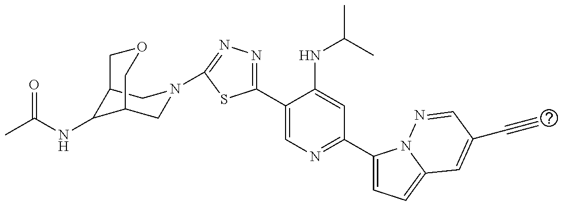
C1(C2=CN=C(C3=CC=C4N3N=CC(C#C)=C4)C=C2NC(C)C)=NN=C(N2CC3C(NC(=O)C)C(C2)COC3)S1
